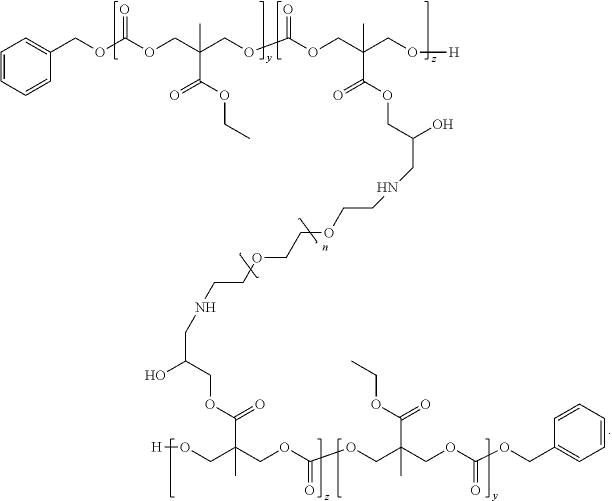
C1=CC=CC(COC(OCC(COC(OCC(CO[H])(C(OCC(CNCCOCCOCCNCC(O)COC(C(COC(OCC(COC(OCC2=CC=CC=C2)=O)(C(OCC)=O)C)=O)(CO[H])C)=O)O)=O)C)=O)(C(OCC)=O)C)=O)=C1
